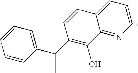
C1(C(C2=C(O)C3=NC=CC=C3C=C2)C)=CC=CC=C1
